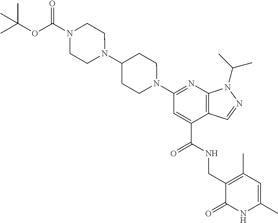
C1CN(C2=NC3=C(C(C(NCC4=C(C)C=C(C)NC4=O)=O)=C2)C=NN3C(C)C)CCC1N1CCN(C(OC(C)(C)C)=O)CC1
